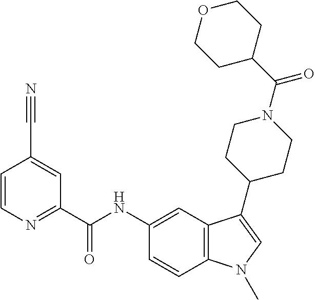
C1=CN=C(C(NC2=CC3=C(C=C2)N(C)C=C3C2CCN(C(C3CCOCC3)=O)CC2)=O)C=C1C#N
